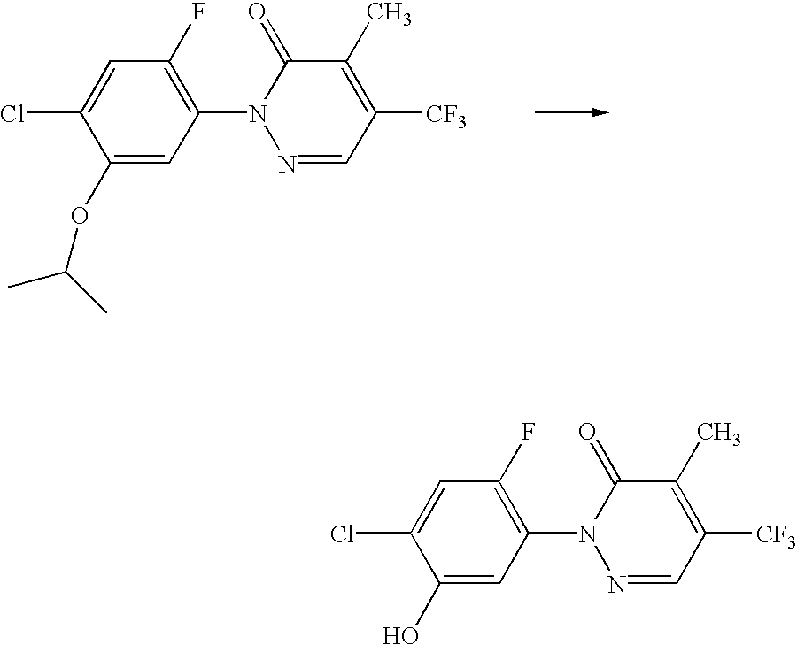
C1(O)=CC(N2N=CC([CF3])=C(C)C2=O)=C(F)C=C1Cl.C1(OC(C)C)=CC(N2N=CC([CF3])=C(C)C2=O)=C(F)C=C1Cl
